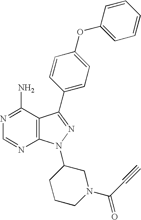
N1=C(N)C2=C(N=C1)N(C1CN(C(C#C)=O)CCC1)N=C2C1=CC=C(OC2=CC=CC=C2)C=C1
